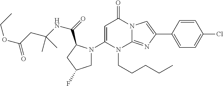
C1N(C2=CC(=O)N3C(=NC(C4=CC=C(Cl)C=C4)=C3)N2CCCCC)C(C(=O)NC(CC(OCC)=O)(C)C)CC1F
